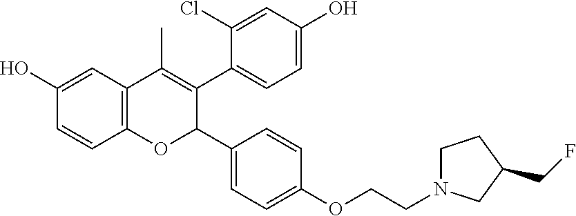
C12=C(C=C(O)C=C1)C(C)=C(C1=CC=C(O)C=C1Cl)C(C1=CC=C(OCCN3CCC(CF)C3)C=C1)O2
